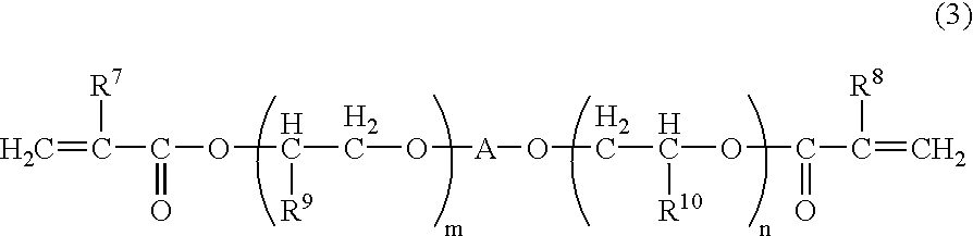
C=C(C(OC(CO[A]OCC(OC(C(=C)[R8])=O)[R10])[R9])=O)[R7]
